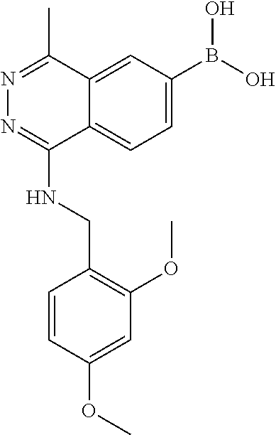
C12=CC(B(O)O)=CC=C1C(NCC1=C(OC)C=C(OC)C=C1)=NN=C2C
